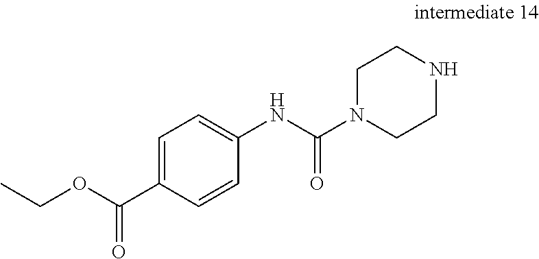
C1=C(C(OCC)=O)C=CC(NC(N2CCNCC2)=O)=C1
